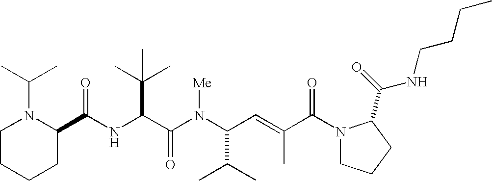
N(C(C(N(C(C(C)C)C=C(C)C(N1CCCC1C(=O)NCCCC)=O)[Me])=O)C(C)(C)C)C(C1N(C(C)C)CCCC1)=O
